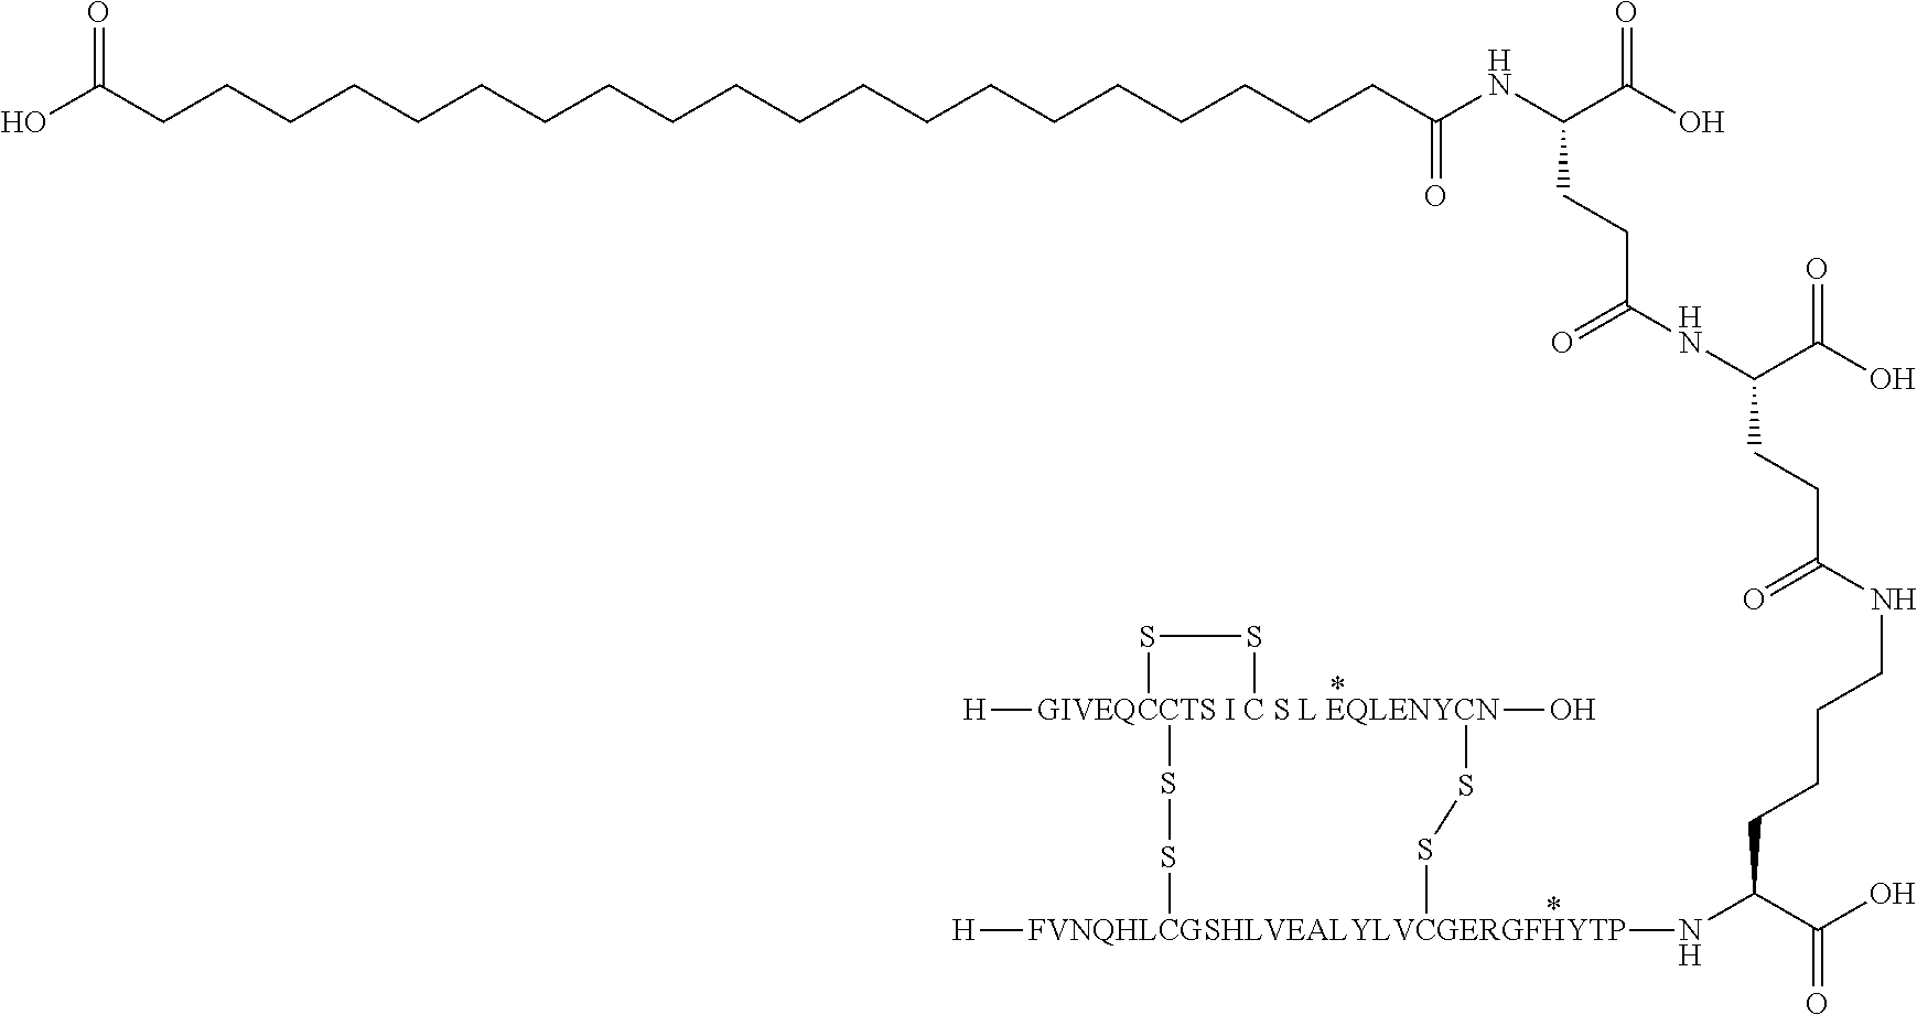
[GIVEQCCTS I C S L EQLENYCN]12([H])(O)(SS[FVNQHLCGSHLVEALYLVCGERGFHYTP]([H])(NC(C(O)=O)CCCCNC(CCC(NC(=O)CCC(NC(CCCCCCCCCCCCCCCCCCCCC(O)=O)=O)C(O)=O)C(O)=O)=O)SS1)SS2
